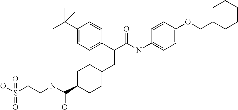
C1C(C(NCCS(O)(=O)=O)=O)CCC(CC(C2=CC=C(C(C)(C)C)C=C2)C(NC2=CC=C(OCC3CCCCC3)C=C2)=O)C1
